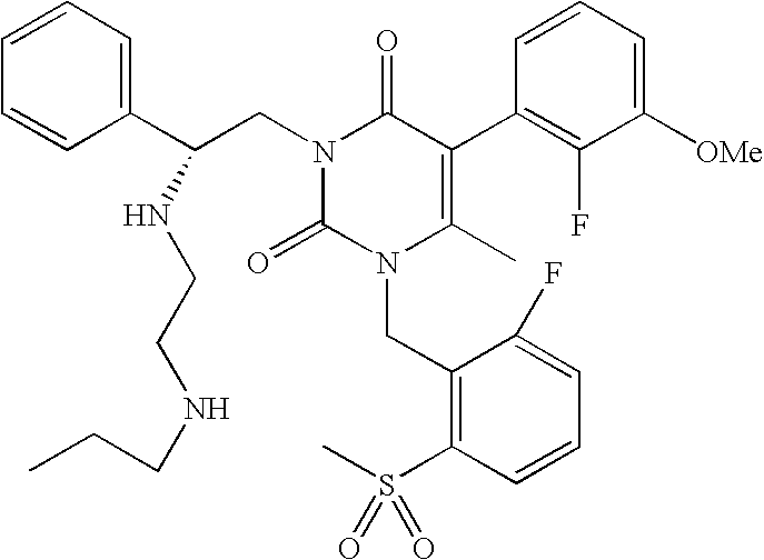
C1=CC(C(CN2C(=O)C(C3=C(F)C([OMe])=CC=C3)=C(C)N(CC3=C(S(C)(=O)=O)C=CC=C3F)C2=O)NCCNCCC)=CC=C1
